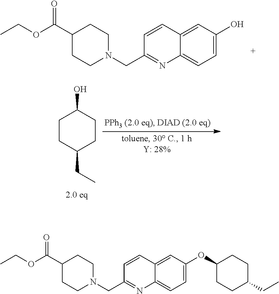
C12=CC=C(O)C=C1C=CC(CN1CCC(C(OCC)=O)CC1)=N2.C1CC(CC)CCC1O.C12=CC=C(OC3CCC(CC)CC3)C=C1C=CC(CN1CCC(C(OCC)=O)CC1)=N2
